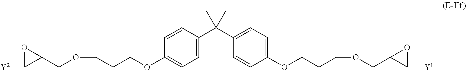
C(C1OC1[Y2])OCCCOC1=CC=C(C(C)(C)C2=CC=C(OCCCOCC3OC3[Y1])C=C2)C=C1
